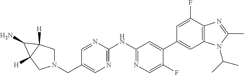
C(C1=CN=C(NC2=NC=C(F)C(C3=CC4=C(C(F)=C3)N=C(C)N4C(C)C)=C2)N=C1)N1CC2([H])C([H])(C1)C2N
